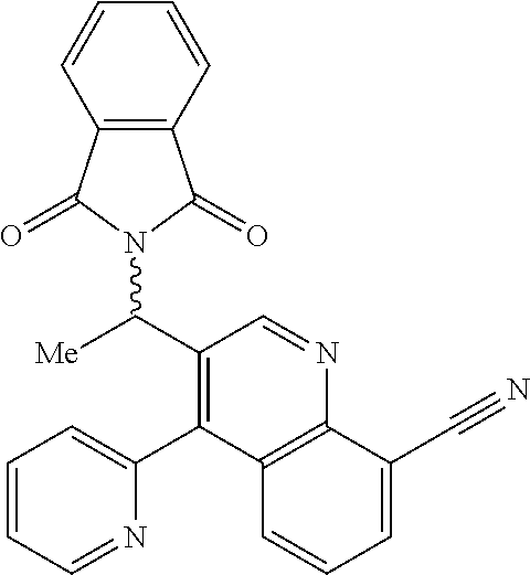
C12=C(C=CC=C1)C(=O)N(C(C1=C(C3=CC=CC=N3)C3=C(N=C1)C(C#N)=CC=C3)[Me])C2=O
